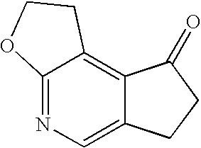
C12=NC=C3C(=C1CCO2)C(=O)CC3
